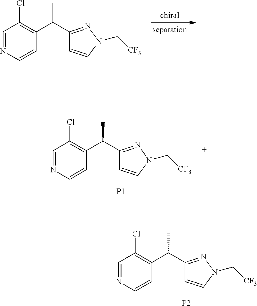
C1(C(C2=C(Cl)C=NC=C2)C)=NN(C[CF3])C=C1.[P1].C1(C(C2=C(Cl)C=NC=C2)C)=NN(C[CF3])C=C1.[P2].C1(C(C2=C(Cl)C=NC=C2)C)=NN(C[CF3])C=C1
